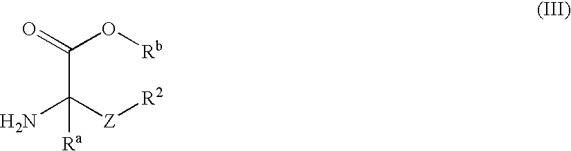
C(C([Z][R2])(N)[Ra])(O[Rb])=O
